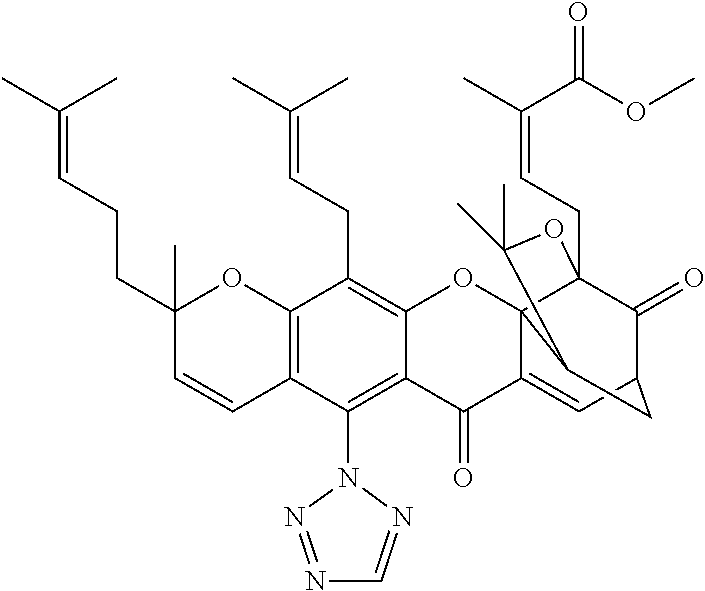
C12=C(C(N3N=NC=N3)=C3C(=C1CC=C(C)C)OC14C(=CC5C(=O)C1(CC=C(C(=O)OC)C)OC(C)(C)C4C5)C3=O)C=CC(CCC=C(C)C)(C)O2
